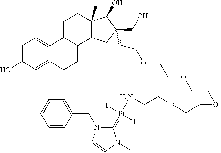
C1=C(O)C=C2C(=C1)C1C(CC2)C2C(C)(CC1)C(O)C(CO)(CCOCCOCCOCCOCCN[Pt](=C1N(CC3=CC=CC=C3)C=CN1C)(I)I)C2
